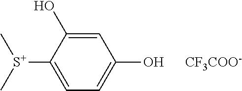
C1([S+](C)C)=CC=C(O)C=C1O.[CF3COO-]
